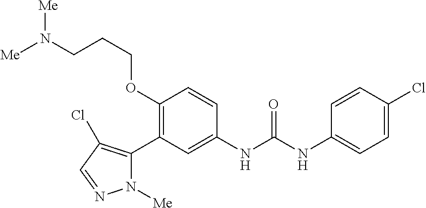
C1(OCCCN([Me])[Me])=C(C2=C(Cl)C=NN2[Me])C=C(NC(NC2=CC=C(Cl)C=C2)=O)C=C1
